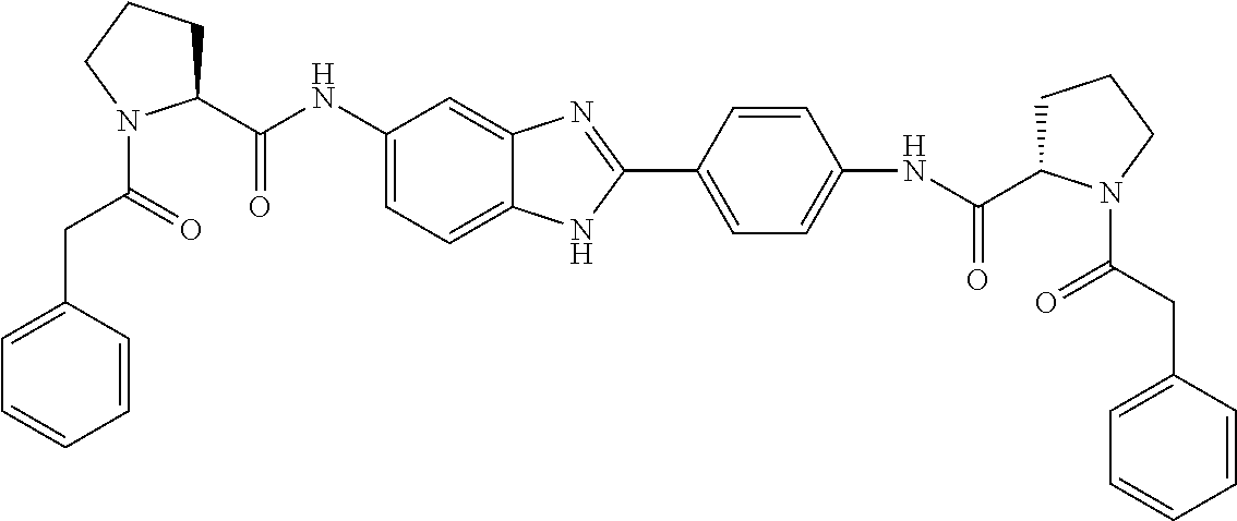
C1(C(NC2=CC=C3C(=C2)N=C(C2=CC=C(NC(=O)C4CCCN4C(=O)CC4=CC=CC=C4)C=C2)N3)=O)CCCN1C(=O)CC1=CC=CC=C1
